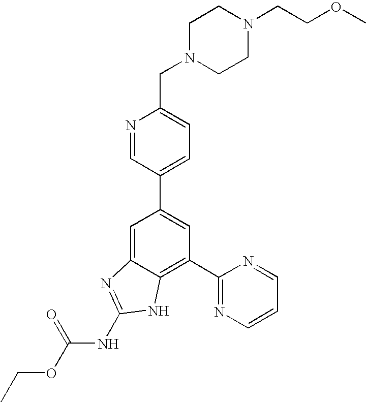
N1=CC(C2=CC(C3=NC=CC=N3)=C3C(=C2)N=C(NC(OCC)=O)N3)=CC=C1CN1CCN(CCOC)CC1
